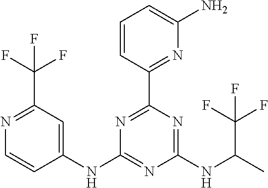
C1(NC2=NC(NC(C)C(F)(F)F)=NC(C3=NC(N)=CC=C3)=N2)=CC(C(F)(F)F)=NC=C1
